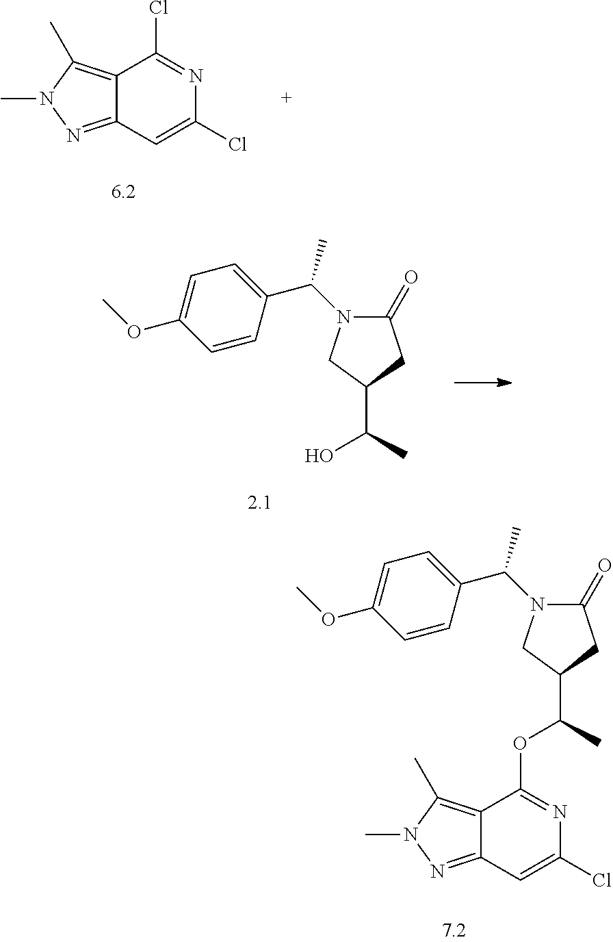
C12=C(C)N(C)N=C1C=C(Cl)N=C2Cl.C1=CC(C(N2C(=O)CC(C(O)C)C2)C)=CC=C1OC.C1=CC(C(N2C(=O)CC(C(OC3=NC(Cl)=CC4=NN(C)C(C)=C43)C)C2)C)=CC=C1OC
